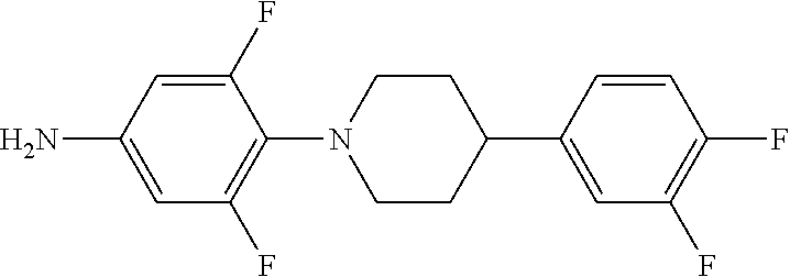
C1(F)=CC(N)=CC(F)=C1N1CCC(C2=CC(F)=C(F)C=C2)CC1
